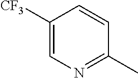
C1([CF3])=CN=C(C)C=C1
